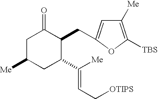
C1([Me])=C([TBS])OC(CC2C(=O)CC([Me])CC2C([Me])=CC[OTIPS])=C1
